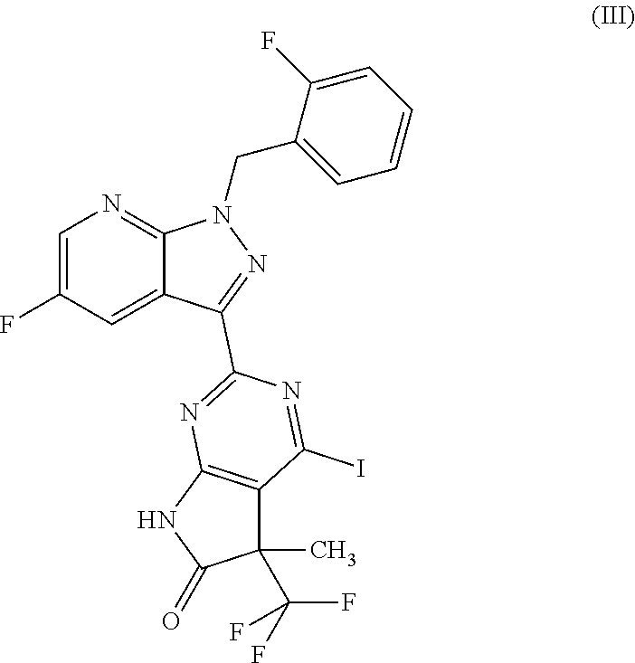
C1=C(F)C=C2C(=N1)N(CC1=CC=CC=C1F)N=C2C1=NC2=C(C(C)(C(F)(F)F)C(=O)N2)C(I)=N1
